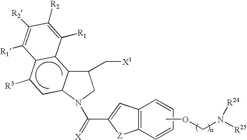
C12C(N(C(C3=CC4=C([Z]3)C=CC=C4)=[X])CC1C[X1])CC([R3])C1C2C([R1])=C([R2])C([R2])=C1[R1].COCN([R24])[R25]
